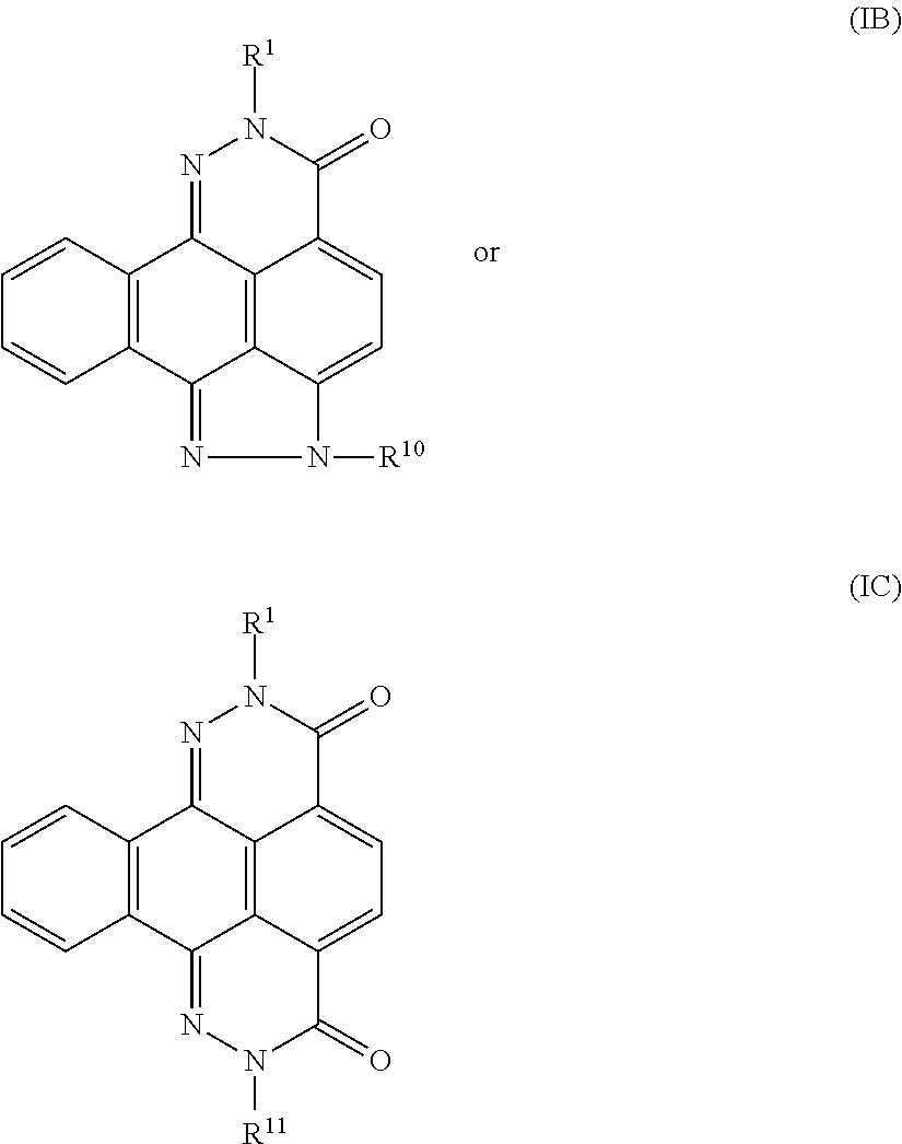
C1=CC2=C(C=C1)C1=NN([R10])C3=CC=C4C(=C13)C2=NN([R1])C4=O.C1=CC2=C(C=C1)C1=NN([R11])C(=O)C3=CC=C4C(=C13)C2=NN([R1])C4=O
